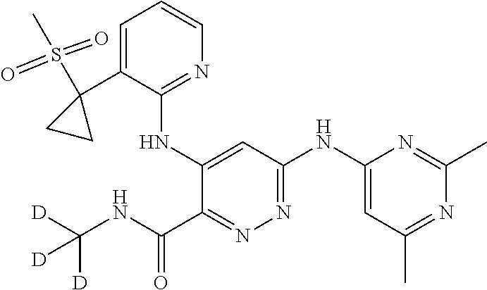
C1=C(C2(S(=O)(=O)C)CC2)C(NC2=CC(NC3=CC(C)=NC(C)=N3)=NN=C2C(NC([D])([D])[D])=O)=NC=C1
